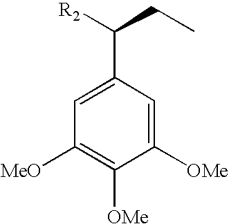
C1([MeO])=C([OMe])C([OMe])=CC(C([R2])CC)=C1
